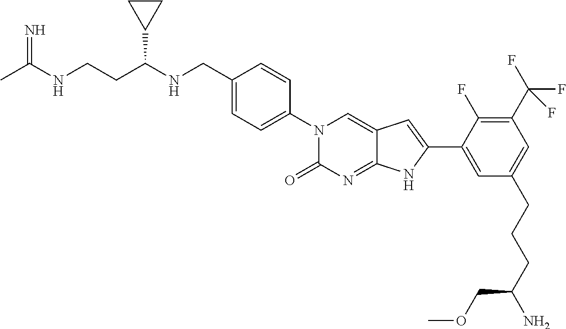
CC(NCCC(NCC1=CC=C(N2C(=O)N=C3C(=C2)C=C(C2=CC(CCCC(N)COC)=CC(C(F)(F)F)=C2F)N3)C=C1)C1CC1)=N
